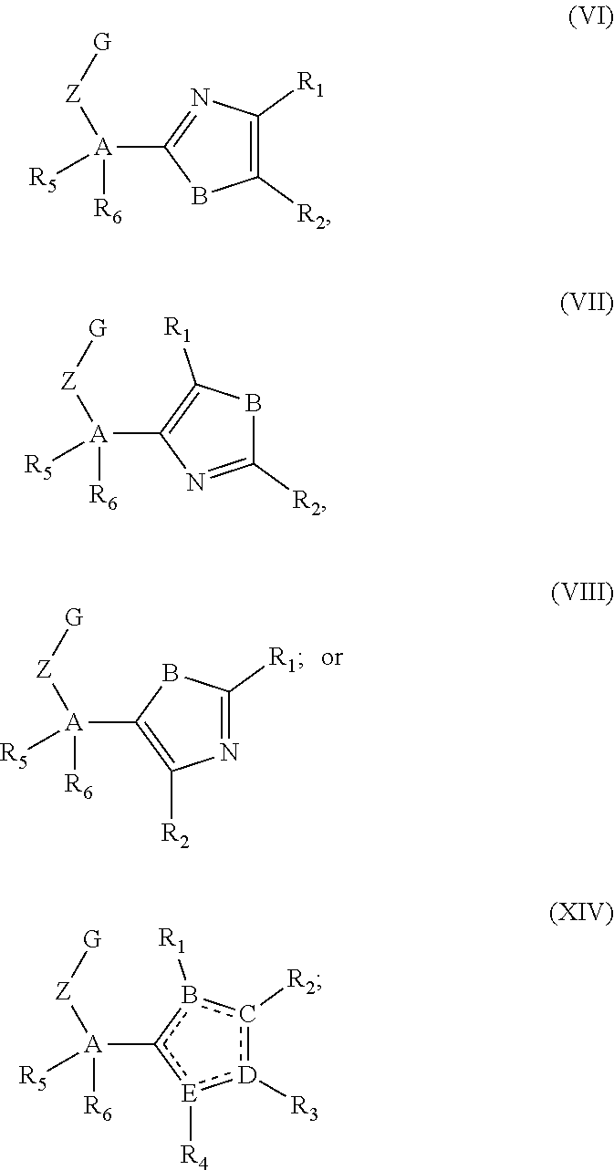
N1=C([R1])BC([A]([Z][G])([R6])[R5])=C1[R2].C1([R2])=C([R1])N=C([A]([Z][G])([R6])[R5])B1.C1([R2])=NC([A]([Z][G])([R6])[R5])=C([R1])B1.[D]1([R3])c([R2])b([R1])c([A]([Z][G])([R6])[R5])[E]:1[R4]
